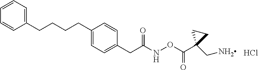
C1(CCCCC2=CC=C(CC(NOC(C3(CN)CC3)=O)=O)C=C2)=CC=CC=C1.Cl
